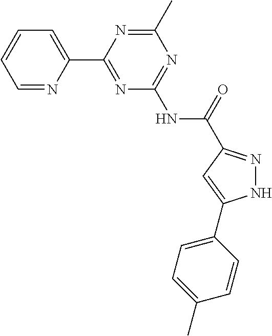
C1=NC(C2=NC(NC(=O)C3=NNC(C4=CC=C(C)C=C4)=C3)=NC(C)=N2)=CC=C1
